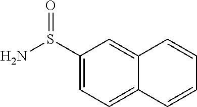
C1(S(N)=O)=CC=C2C(=C1)C=CC=C2
